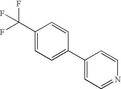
C1=CC(C2=CC=NC=C2)=CC=C1C(F)(F)F
